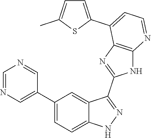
C1=NC=C(C2=CC=C3C(=C2)C(C2=NC4=C(N2)N=CC=C4C2=CC=C(C)S2)=NN3)C=N1
